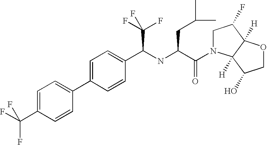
FC(F)(F)C1=CC=C(C2=CC=C(C(NC(C(=O)N3CC(F)C4([H])C3([H])C(O)CO4)CC(C)C)C(F)(F)F)C=C2)C=C1
